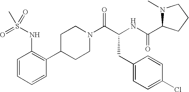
C1=CC=CC(C2CCN(C(C(CC3=CC=C(Cl)C=C3)NC(=O)C3N(C)CCC3)=O)CC2)=C1NS(=O)(=O)C
